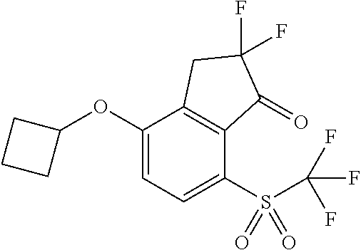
C1(OC2CCC2)=CC=C(S(=O)(=O)C(F)(F)F)C2=C1CC(F)(F)C2=O
